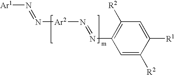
C1=C([R2])C([R1])=CC([R2])=C1N=N[Ar2]N=N[Ar1]
